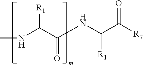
[R1]C(C(NC(C([R7])=O)[R1])=O)NC
